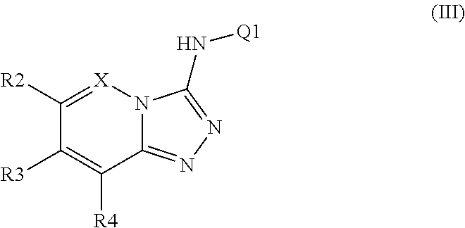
C1([R2])=[X]N2C(=NN=C2N[Q1])C([R4])=C1[R3]
